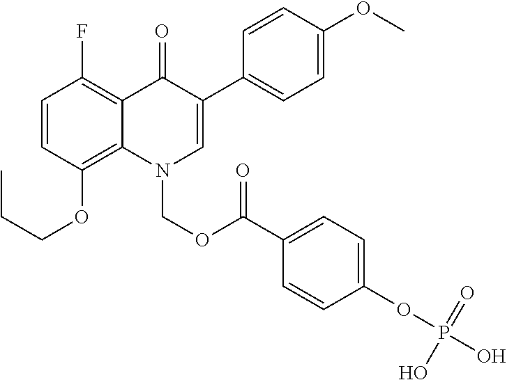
C1=CC(OCCC)=C2C(=C1F)C(=O)C(C1=CC=C(OC)C=C1)=CN2COC(=O)C1=CC=C(OP(O)(=O)O)C=C1
